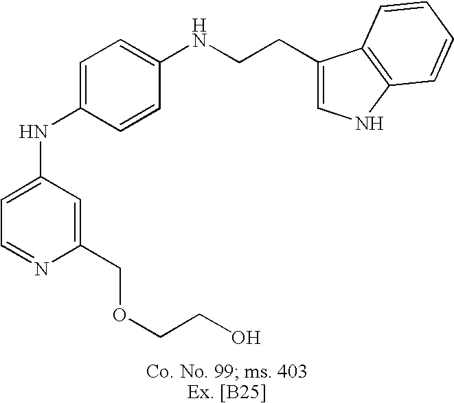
C1=C(NC2=CC=C(NCCC3=CNC4=C3C=CC=C4)C=C2)C=C(COCCO)N=C1
